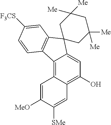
C12=C3C(=C(O)C=C1C1(C4=C2C=CC([F3CS])=C4)CC([Me])([Me])CC([Me])([Me])C1)C=C([SMe])C([MeO])=C3
